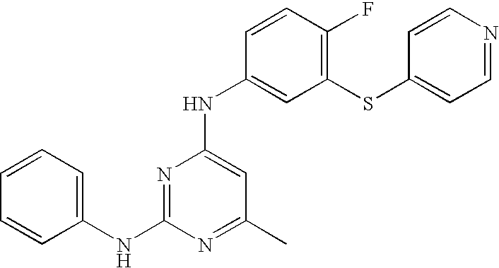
C1(NC2=NC(NC3=CC(SC4=CC=NC=C4)=C(F)C=C3)=CC(C)=N2)=CC=CC=C1
